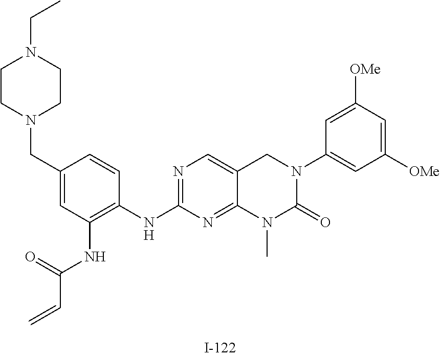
C1(NC2=C(NC(=O)C=C)C=C(CN3CCN(CC)CC3)C=C2)=NC=C2CN(C3=CC([OMe])=CC([OMe])=C3)C(=O)N(C)C2=N1
